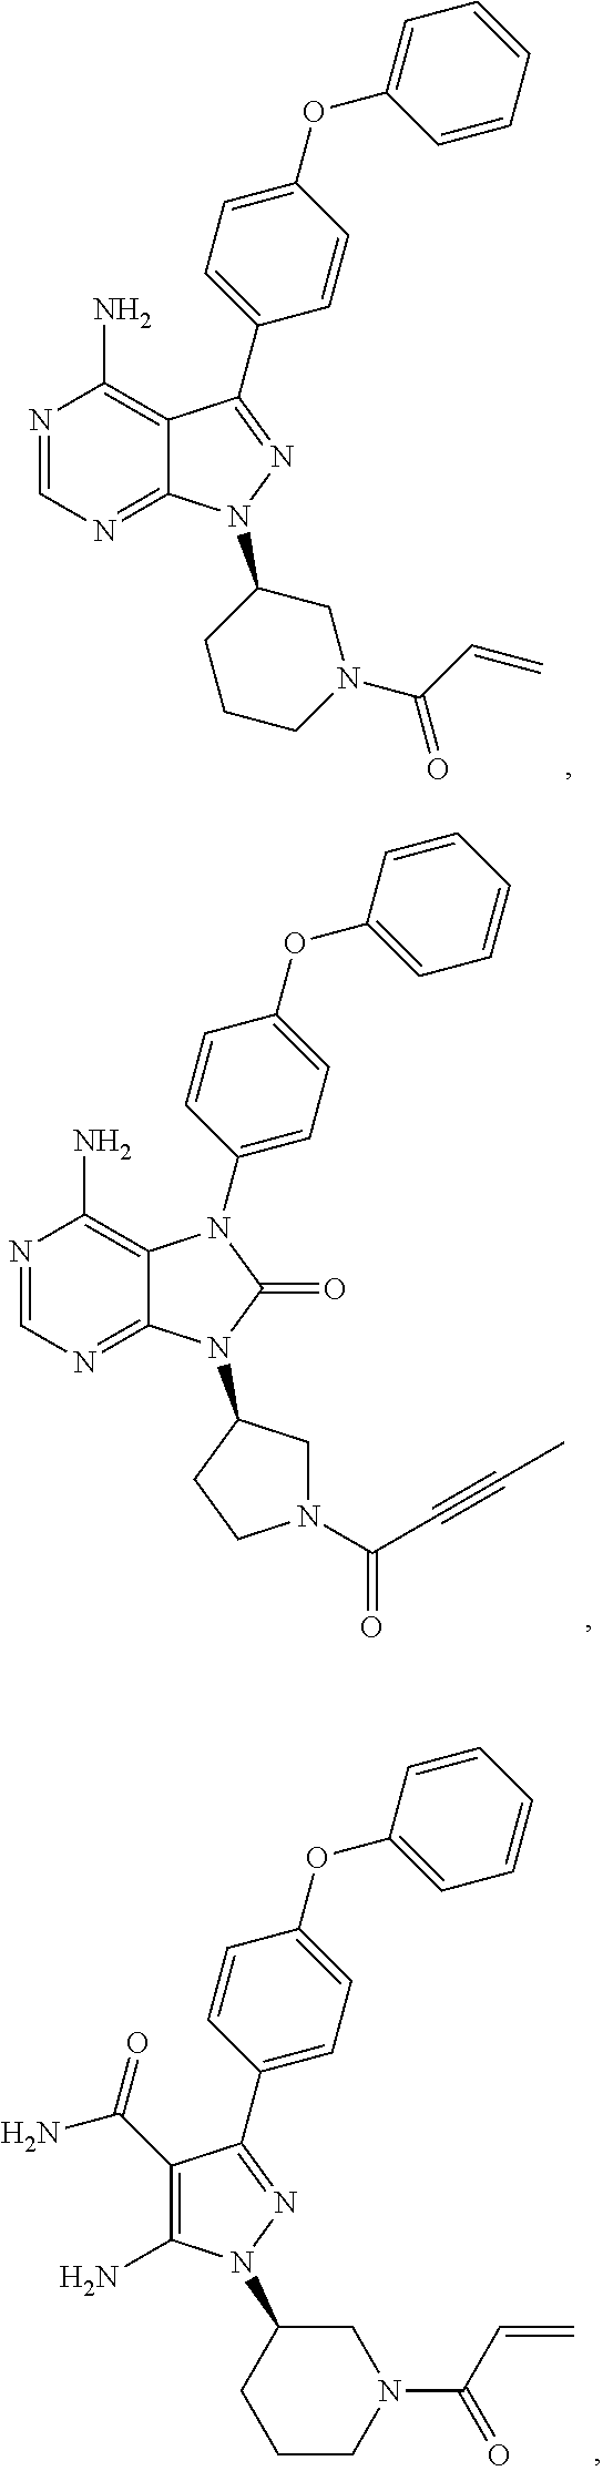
C1(OC2=CC=C(C3=NN(C4CCCN(C(C=C)=O)C4)C4=NC=NC(N)=C43)C=C2)=CC=CC=C1.C1(OC2=CC=C(N3C4=C(N)N=CN=C4N(C4CN(C(C#CC)=O)CC4)C3=O)C=C2)=CC=CC=C1.C1(OC2=CC=C(C3=NN(C4CCCN(C(C=C)=O)C4)C(N)=C3C(N)=O)C=C2)=CC=CC=C1
